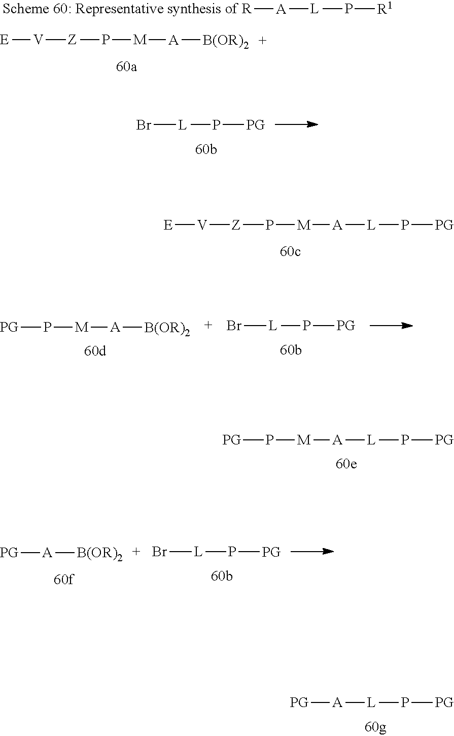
[PG]P[M][A][L]P[PG].[PG][A][L]P[PG].Br[L]P[PG].[E][V][Z]P[M][A][L]P[PG].[PG][A][B(OR)2].Br[L]P[PG].[E][V][Z]P[M][A][B(OR)2].[R][A][L]P[R1].Br[L]P[PG].[PG]P[M][A][B(OR)2]
